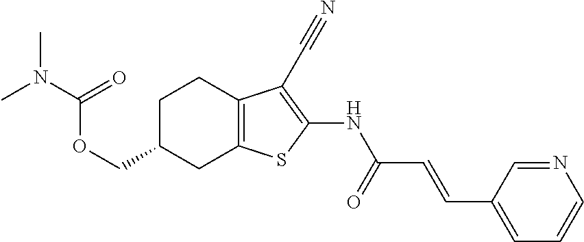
C1(COC(N(C)C)=O)CC2=C(CC1)C(C#N)=C(NC(C=CC1=CC=CN=C1)=O)S2
